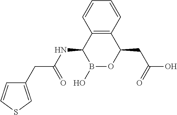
B1(O)OC(CC(O)=O)C2=C(C1NC(CC1=CSC=C1)=O)C=CC=C2
